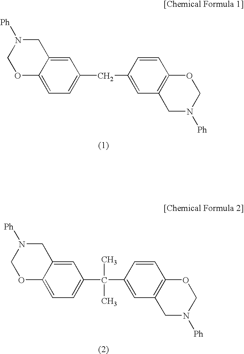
C1=C2C(=CC=C1CC1=CC3=C(C=C1)OCN([Ph])C3)OCN([Ph])C2.C1=C2C(=CC=C1C(C1=CC3=C(C=C1)OCN([Ph])C3)(C)C)OCN([Ph])C2
